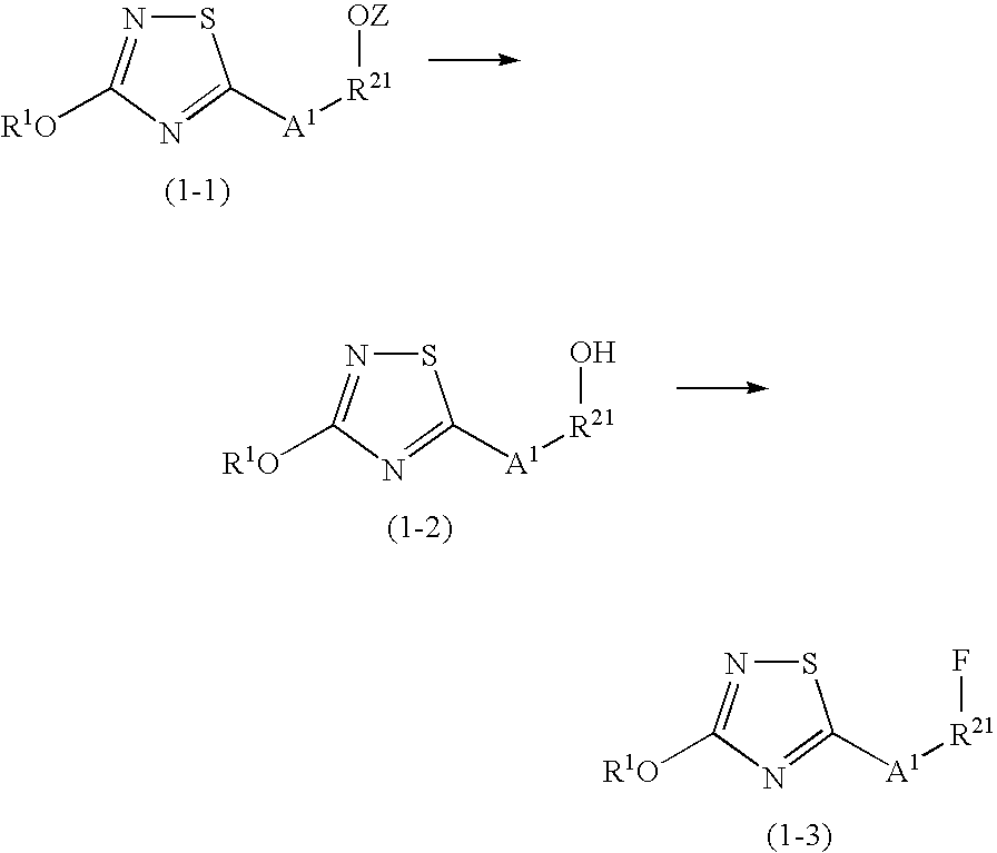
S1N=C([R1O])N=C1[A1][R21][OZ].S1N=C([R1O])N=C1[A1][R21]O.S1N=C([R1O])N=C1[A1][R21]F
